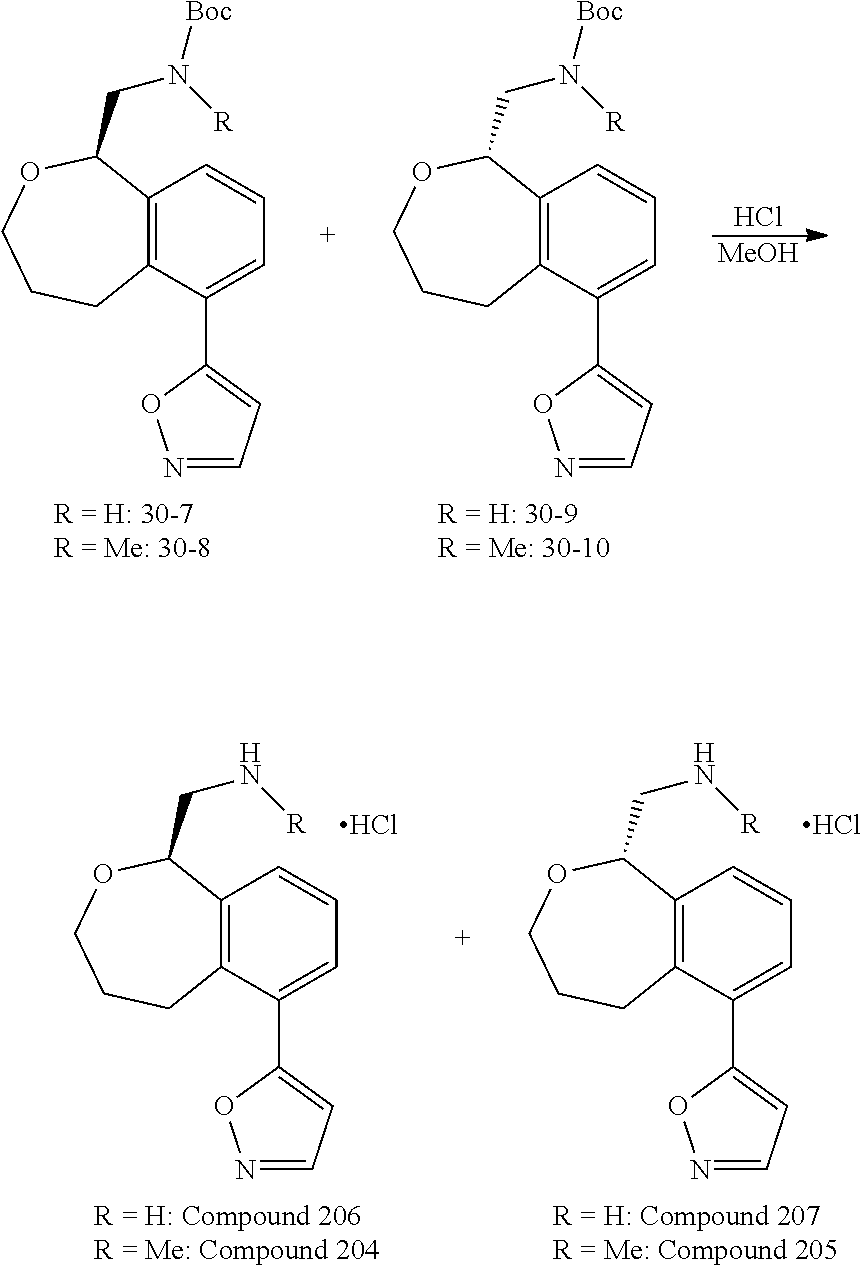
C12=C(C(C3=CC=NO3)=CC=C1)CCCOC2CN([R])[Boc].Cl.[MeOH].C12=C(C(C3=CC=NO3)=CC=C1)CCCOC2CN([R])[Boc].C12=C(C(C3=CC=NO3)=CC=C1)CCCOC2CN[R].Cl.C12=C(C(C3=CC=NO3)=CC=C1)CCCOC2CN[R].Cl
